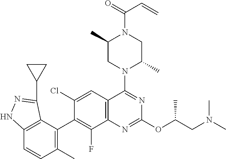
C12=C(C(C3=C(F)C4=C(C=C3Cl)C(N3C(C)CN(C(C=C)=O)C(C)C3)=NC(OC(C)CN(C)C)=N4)=C(C)C=C1)C(C1CC1)=NN2
